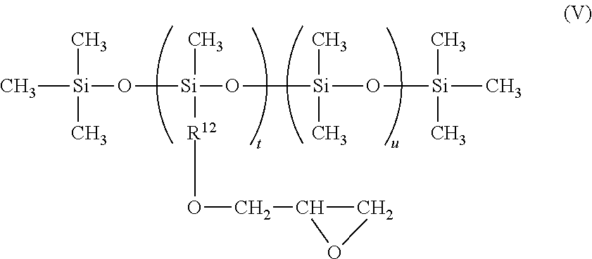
C[Si](C)(O[Si](O[Si](O[Si](C)(C)C)(C)C)(C)[R12]OCC1CO1)C
